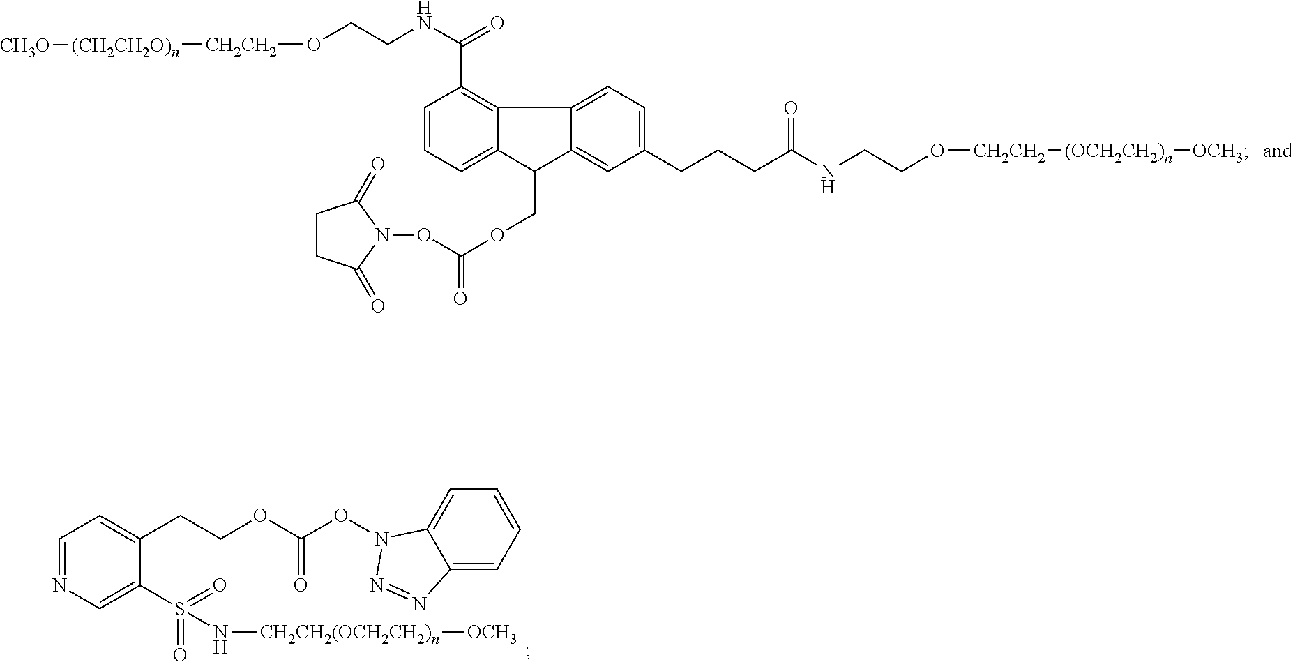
C1=CC=C2C(=C1C(=O)NCCO[CH2CH2][(CH2CH2O)n][CH3O])C1=CC=C(CCCC(NCCO[CH2CH2][(OCH2CH2)n][OCH3])=O)C=C1C2COC(=O)ON1C(=O)CCC1=O.C1=NC=C(S(=O)(=O)N[CH2CH2(OCH2CH2)n][OCH3])C(CCOC(=O)ON2C3=CC=CC=C3N=N2)=C1
